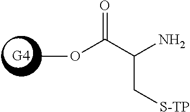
O(C)C(C(N)C[S-TP])=O
